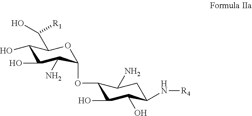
C1(O)C(O)C(N)C(OC2C(O)C(O)C(N[R4])CC2N)OC1C([R1])O
